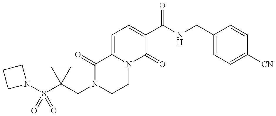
N1(S(C2(CN3CCN4C(=CC=C(C(NCC5=CC=C([CN])C=C5)=O)C4=O)C3=O)CC2)(=O)=O)CCC1
